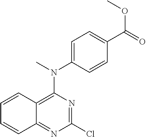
C1=CC(C(OC)=O)=CC=C1N(C)C1=C2C(=NC(Cl)=N1)C=CC=C2
